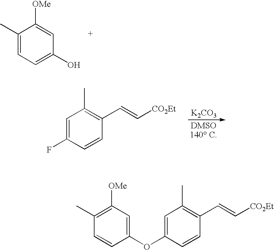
C1(C)=CC=C(O)C=C1[OMe].[K2CO3].C1=C(F)C=CC(C=C[CO2Et])=C1C.C1(C)=C([OMe])C=C(OC2=CC(C)=C(C=C[CO2Et])C=C2)C=C1
